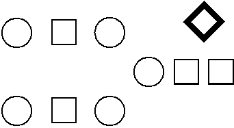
C1CCC1.c1cCC1.C1CCC1.C1CCC1.C1CCC1
